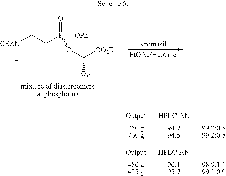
[CBZN](CCP([OPh])(=O)OC([CO2Et])[Me])[H]
